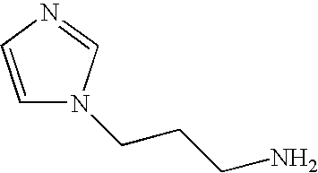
C1=CN=CN1CCCN
